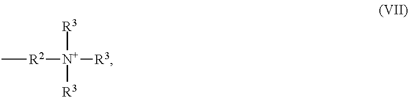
C[R2][N+]([R3])([R3])[R3]
